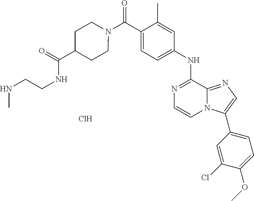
N1=C(NC2=CC=C(C(N3CCC(C(NCCNC)=O)CC3)=O)C(C)=C2)C2=NC=C(C3=CC=C(OC)C(Cl)=C3)N2C=C1.Cl
